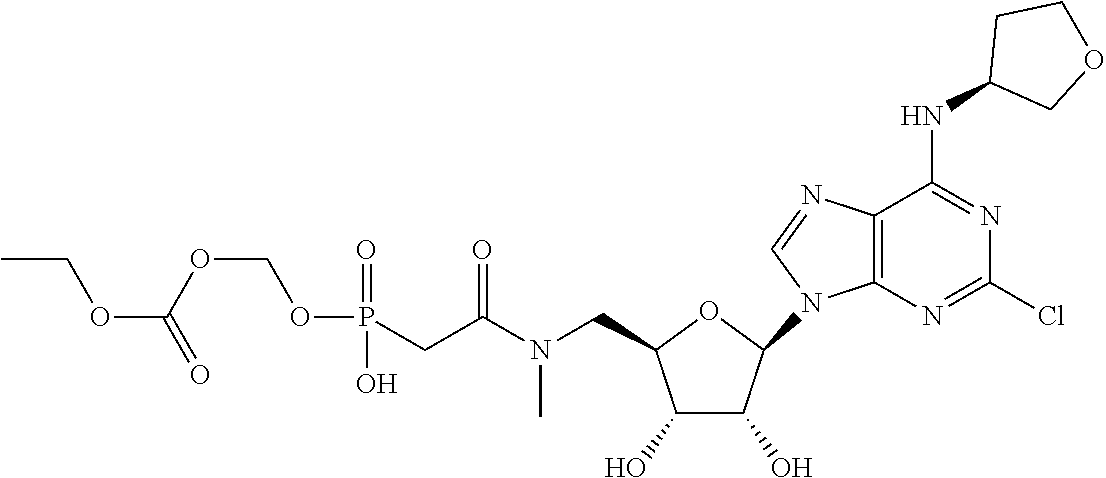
O1C(CN(C(CP(=O)(O)OCOC(=O)OCC)=O)C)C(O)C(O)C1N1C=NC2=C1N=C(Cl)N=C2NC1COCC1
